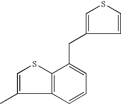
C1(C)=CSC2=C1C=CC=C2CC1=CSC=C1
